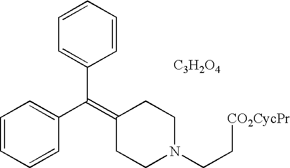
C1=CC=CC(C(=C2CCN(CC[CO2CycPr])CC2)C2=CC=CC=C2)=C1.[C3H2O4]
